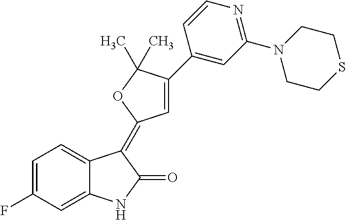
C1=C(F)C=C2C(=C1)C(=C1C=C(C3=CC(N4CCSCC4)=NC=C3)C(C)(C)O1)C(=O)N2
